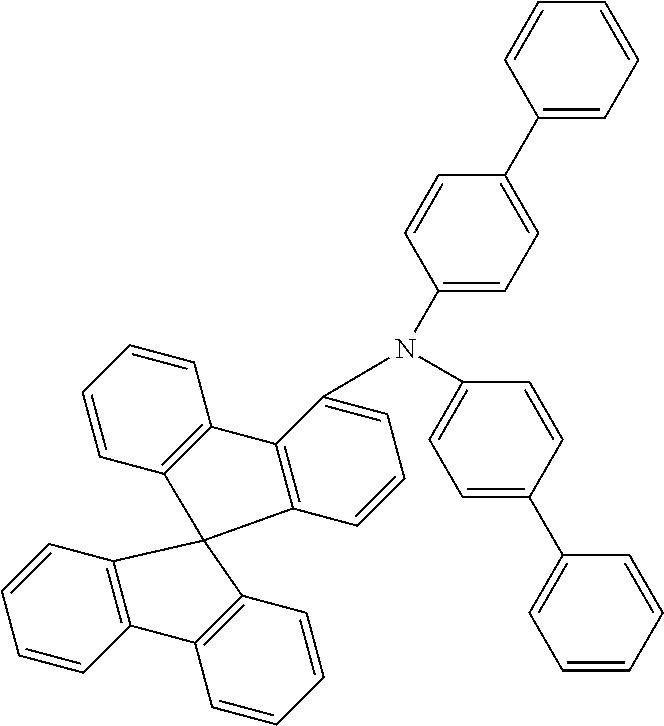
C1(C2=CC=C(N(C3=CC=C(C4=CC=CC=C4)C=C3)C3=CC=CC4=C3C3=C(C=CC=C3)C43C4=C(C=CC=C4)C4=C3C=CC=C4)C=C2)=CC=CC=C1
